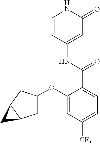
C1=CC(NC(C2=CC=C([CF3])C=C2OC2CC3C(C2)C3)=O)=CC(=O)N1
